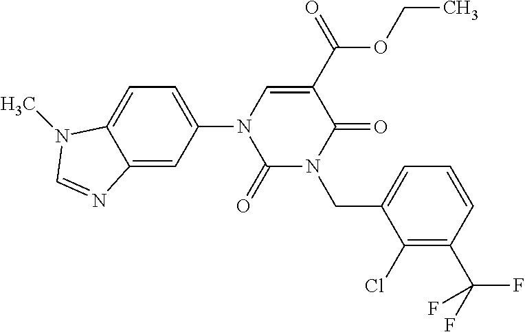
C1(=O)N(CC2=CC=CC(C(F)(F)F)=C2Cl)C(=O)C(C(=O)OCC)=CN1C1=CC=C2C(=C1)N=CN2C
